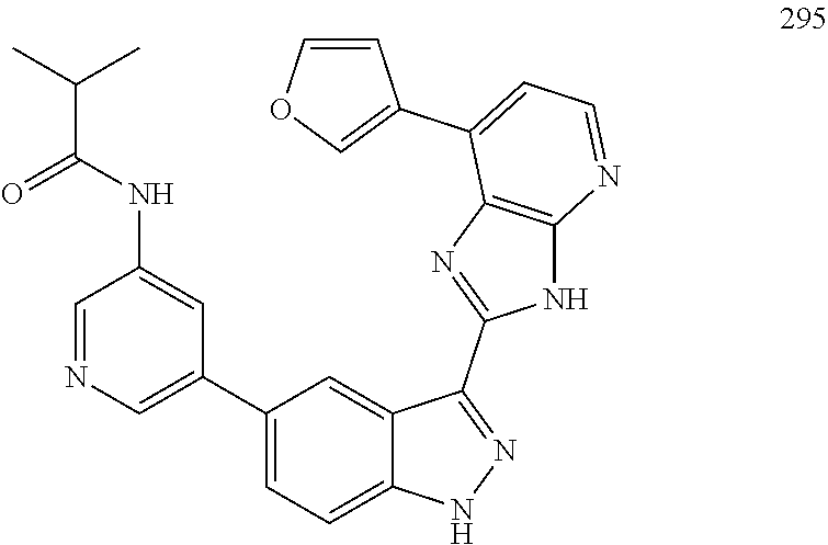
C1(NC(C(C)C)=O)=CC(C2=CC=C3C(=C2)C(C2=NC4=C(N2)N=CC=C4C2=COC=C2)=NN3)=CN=C1
